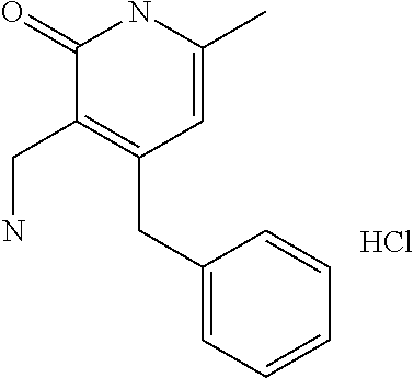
N1C(=O)C(CN)=C(CC2=CC=CC=C2)C=C1C.Cl
